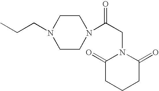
C1CN(C(CN2C(=O)CCCC2=O)=O)CCN1CCC
